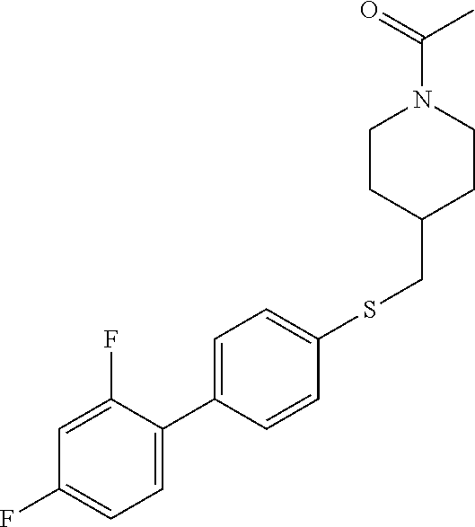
C1=C(F)C(C2=CC=C(SCC3CCN(C(C)=O)CC3)C=C2)=CC=C1F
